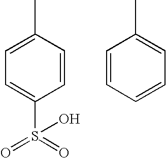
C1=CC(C)=CC=C1S(=O)(=O)O.C1=CC=CC(C)=C1
